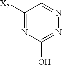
C1([X2])=NC(O)=NN=C1
